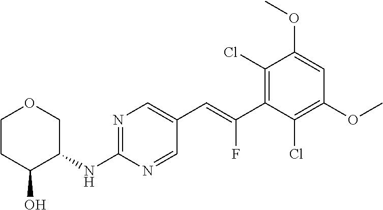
C1COCC(NC2=NC=C(C=C(C3=C(Cl)C(OC)=CC(OC)=C3Cl)F)C=N2)C1O
